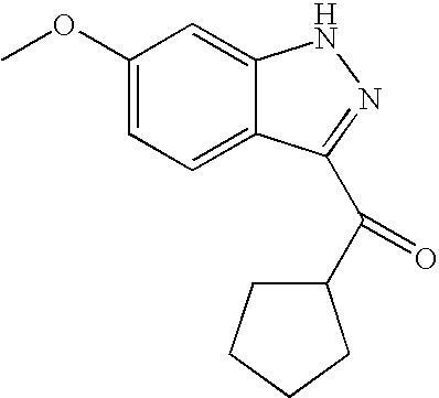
C1(OC)=CC=C2C(=C1)NN=C2C(=O)C1CCCC1
